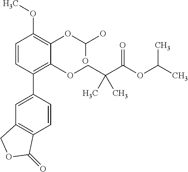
C1=CC(C2=CC3=C(C=C2)C(=O)OC3)=C(OCC(C(OC(C)C)=O)(C)C)C(OC(O)O)=C1OC
